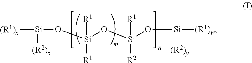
[(R1)x][Si]([(R2)z])O[Si](O[Si](O[Si]([(R1)w])[(R2)y])([R1])[R2])([R1])[R1]
